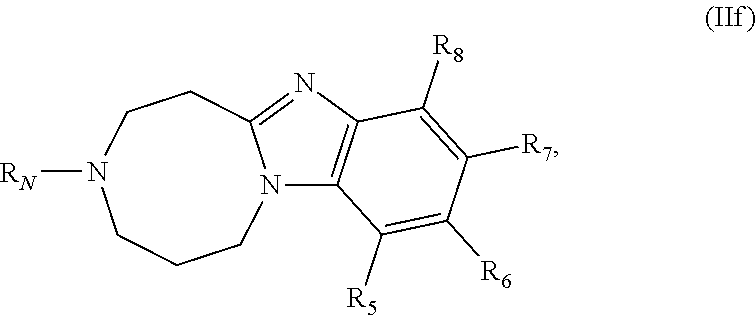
N12C3=C(N=C1CCN([RN])CCC2)C([R8])=C([R7])C([R6])=C3[R5]
